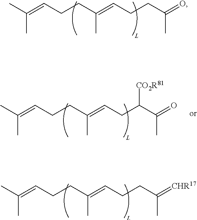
CC(=CCCC(=CCCC(=O)C)C)C.CC(=CCCC(=CCCC(=[CHR17])C)C)C.CC(=CCCC(=CCC(C(=O)C)[CO2R81])C)C
